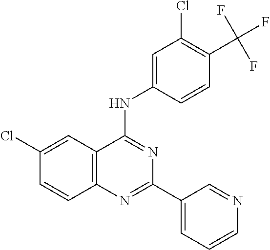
C12=C(C=C(Cl)C=C1)C(NC1=CC(Cl)=C(C(F)(F)F)C=C1)=NC(C1=CC=CN=C1)=N2
